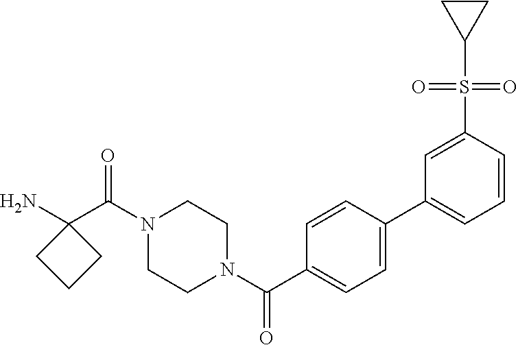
NC1(C(N2CCN(C(=O)C3=CC=C(C4=CC=CC(S(C5CC5)(=O)=O)=C4)C=C3)CC2)=O)CCC1
